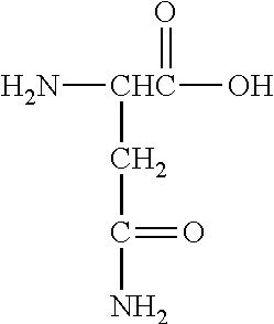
N[CHC](O)(=O)CC(=O)N
